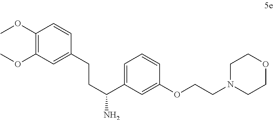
C1(OC)=C(OC)C=C(CCC(C2=CC=CC(OCCN3CCOCC3)=C2)N)C=C1
